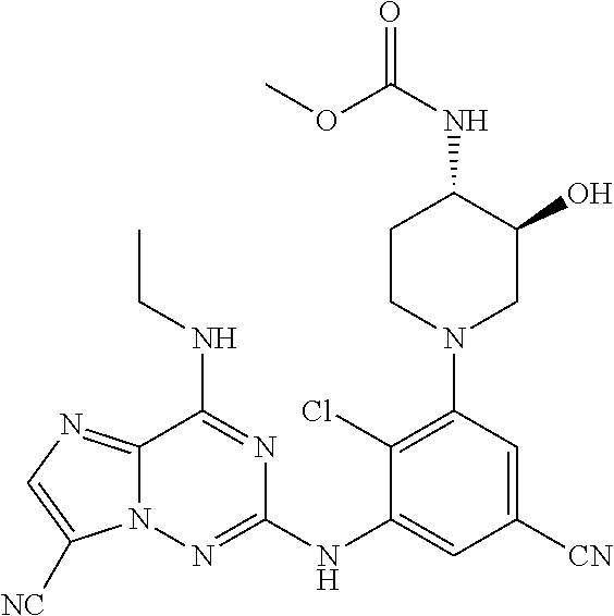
C1(Cl)=C(N2CC(O)C(NC(OC)=O)CC2)C=C([CN])C=C1NC1=NN2C(=NC=C2[NC])C(NCC)=N1
